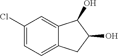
C1(Cl)=CC=C2C(=C1)C(O)C(O)C2
